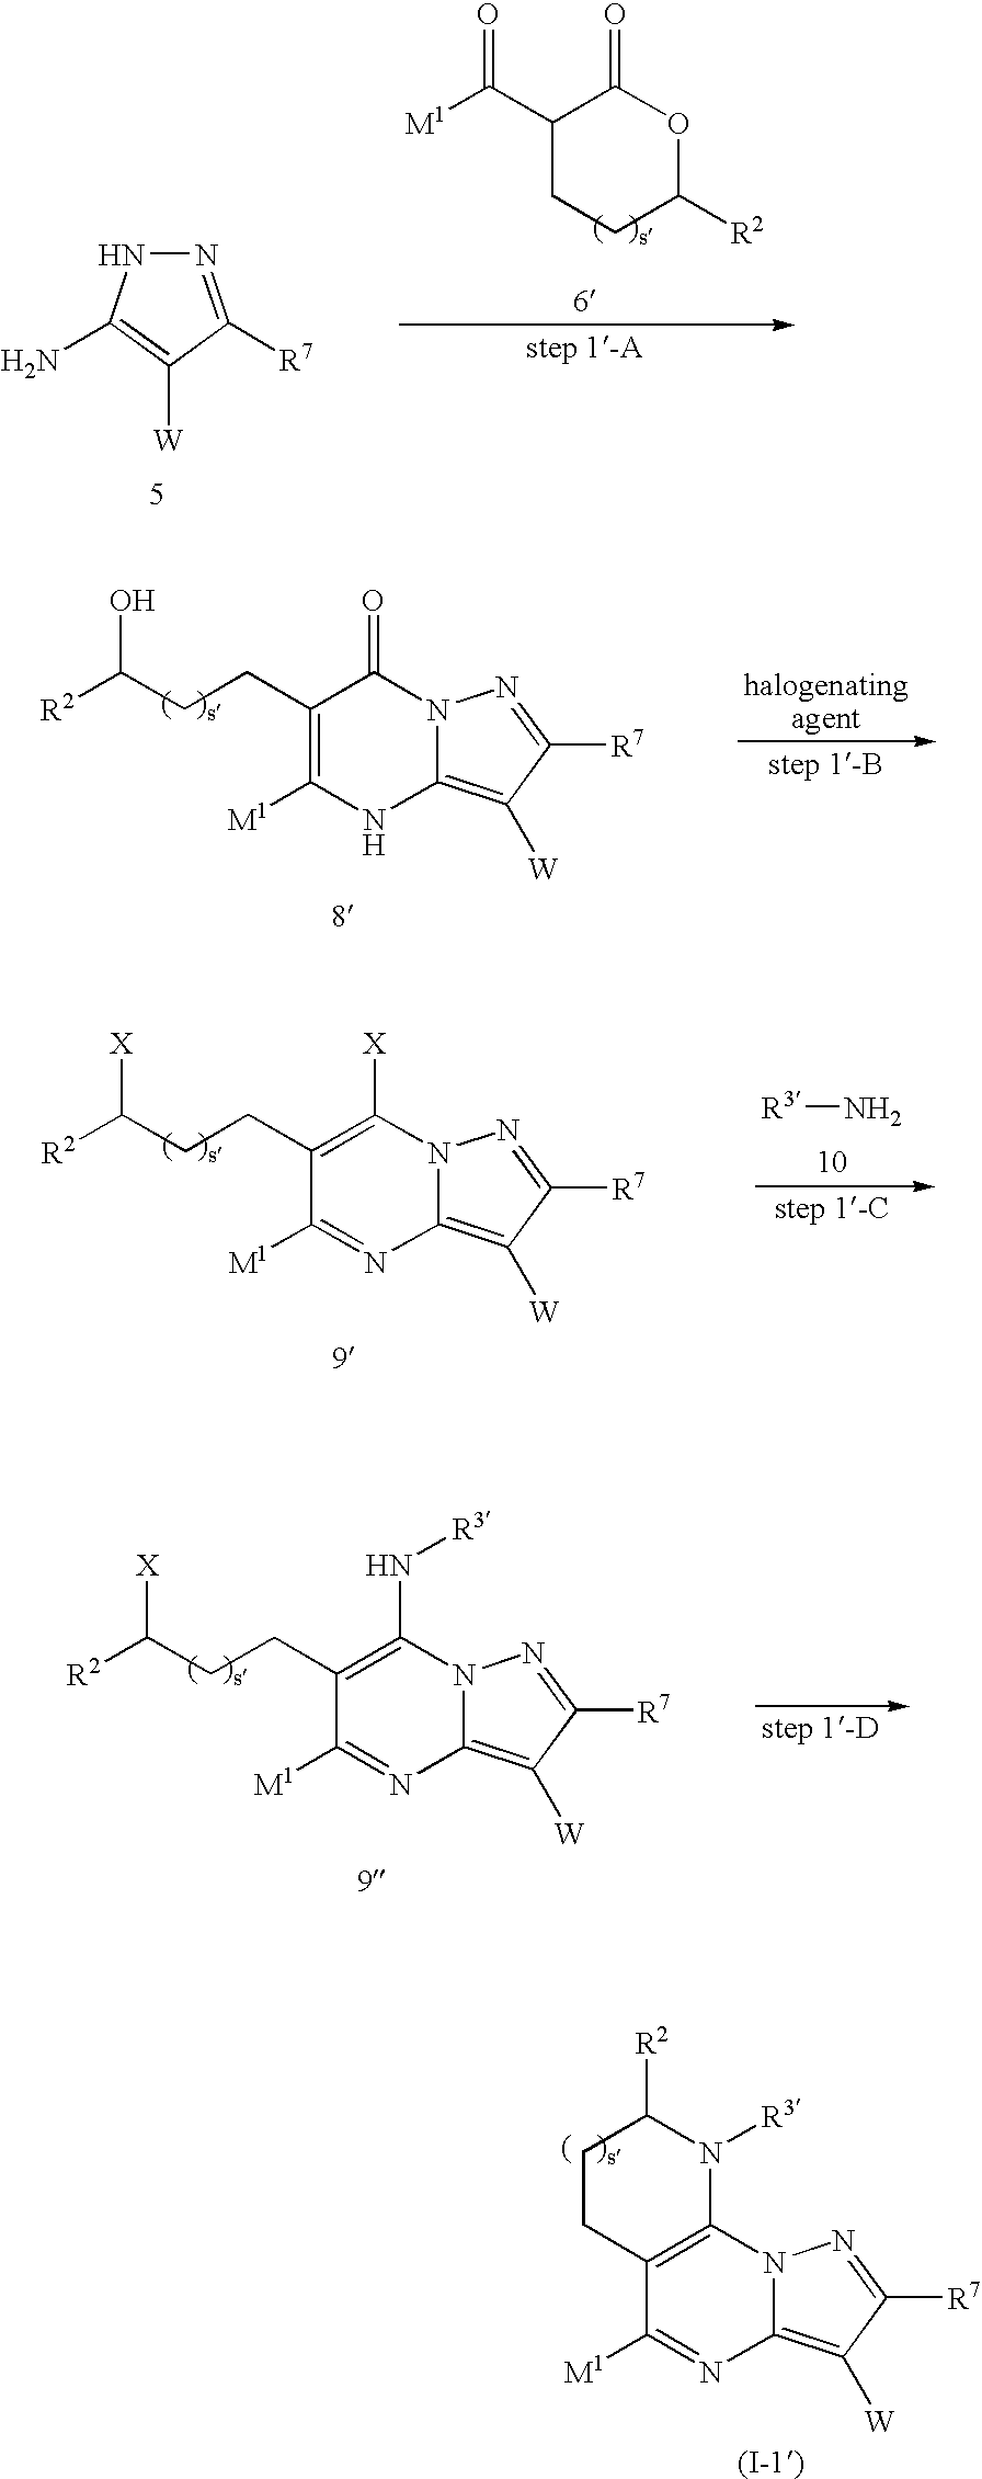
C1(C([M1])=O)CCC([R2])OC1=O.N1=C([R7])C([W])=C(N)N1.C1(CCC([R2])O)=C([M1])NC2=C([W])C([R7])=NN2C1=O.C1(CCC([R2])[X])=C([X])N2C(=C([W])C([R7])=N2)N=C1[M1].[R3]N.C1(CCC([R2])[X])=C(N[R3])N2C(=C([W])C([R7])=N2)N=C1[M1].C12=C(N3C(=C([W])C([R7])=N3)N=C1[M1])N([R3])C([R2])CC2
